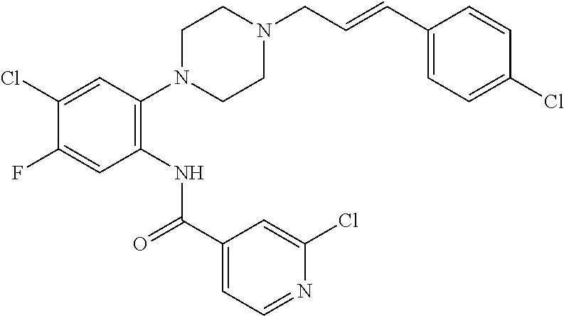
C1(Cl)=CC(N2CCN(CC=CC3=CC=C(Cl)C=C3)CC2)=C(NC(C2=CC=NC(Cl)=C2)=O)C=C1F
